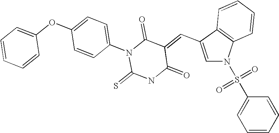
C1=C(C=C2C(=O)N(C3=CC=C(OC4=CC=CC=C4)C=C3)C(=S)NC2=O)C2=C(N1S(C1=CC=CC=C1)(=O)=O)C=CC=C2
